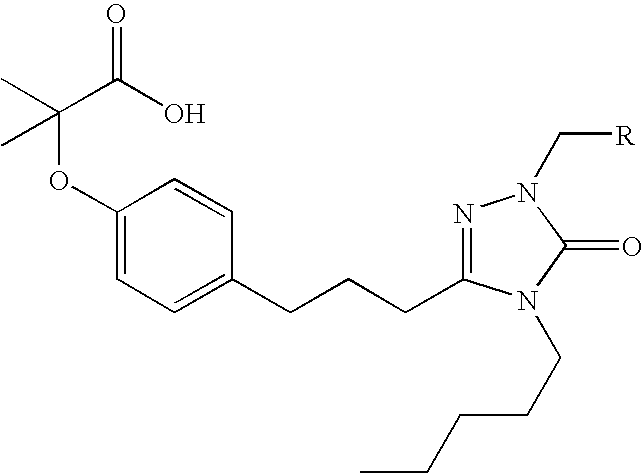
C1(OC(C)(C(O)=O)C)=CC=C(CCCC2=NN(C[R])C(=O)N2CCCCC)C=C1
